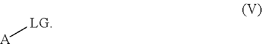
[A][LG]
